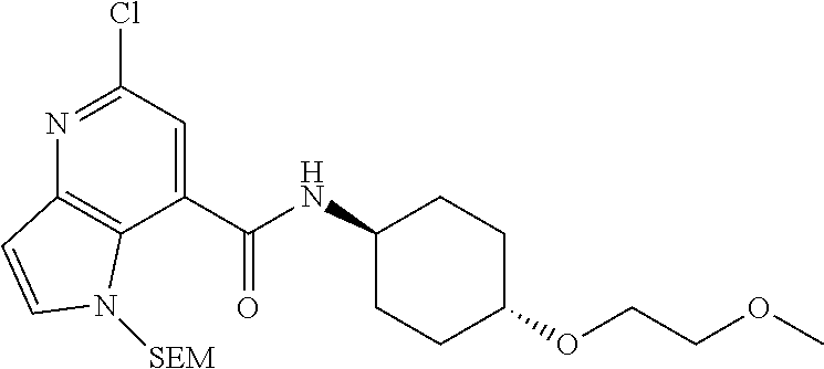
C12=C(C(C(NC3CCC(OCCOC)CC3)=O)=CC(Cl)=N1)N([SEM])C=C2
